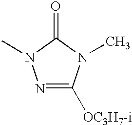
N1=C([OC3H7-i])N(C)C(=O)N1C
